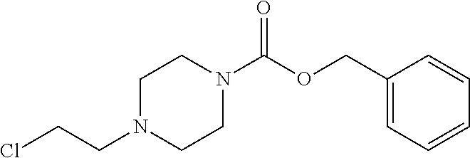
ClCCN1CCN(C(OCC2=CC=CC=C2)=O)CC1
